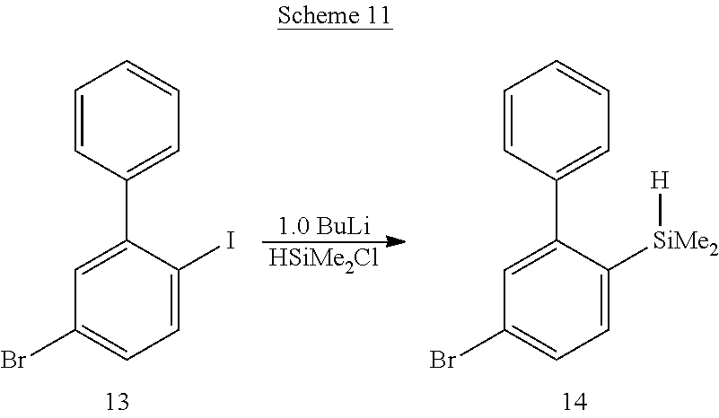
[1.0 BuLi].C1=CC(C2=CC(Br)=CC=C2[SiMe2][H])=CC=C1.C1=CC(C2=CC(Br)=CC=C2I)=CC=C1.[HSiMe2Cl]
